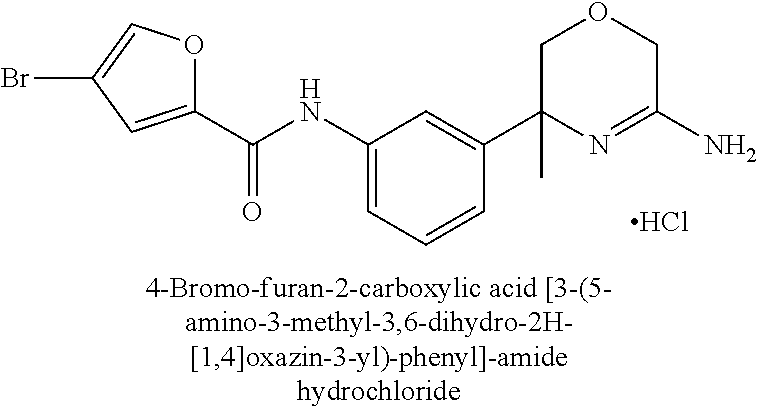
C1(C(=O)NC2=CC=CC(C3(C)N=C(N)COC3)=C2)=CC(Br)=CO1.Cl
